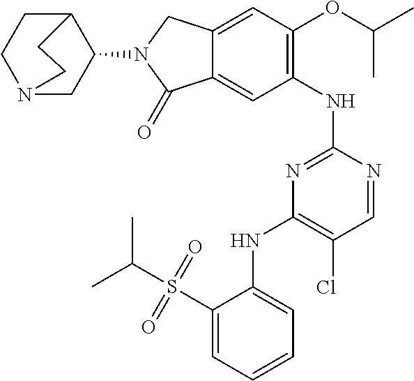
C1(NC2=NC(NC3=CC=CC=C3S(C(C)C)(=O)=O)=C(Cl)C=N2)=C(OC(C)C)C=C2C(=C1)C(=O)N(C1C3CCN(C1)CC3)C2
